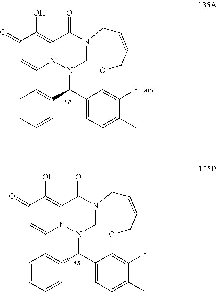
C1(=O)C=CN2C(=C1O)C(=O)N1CN2C(C2=CC=CC=C2)C2=CC=C(C)C(F)=C2OCC=CC1.C1(=O)C=CN2C(=C1O)C(=O)N1CN2C(C2=CC=CC=C2)C2=CC=C(C)C(F)=C2OCC=CC1
